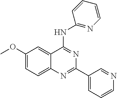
C1(OC)=CC=C2C(=C1)C(NC1=NC=CC=C1)=NC(C1=CC=CN=C1)=N2
